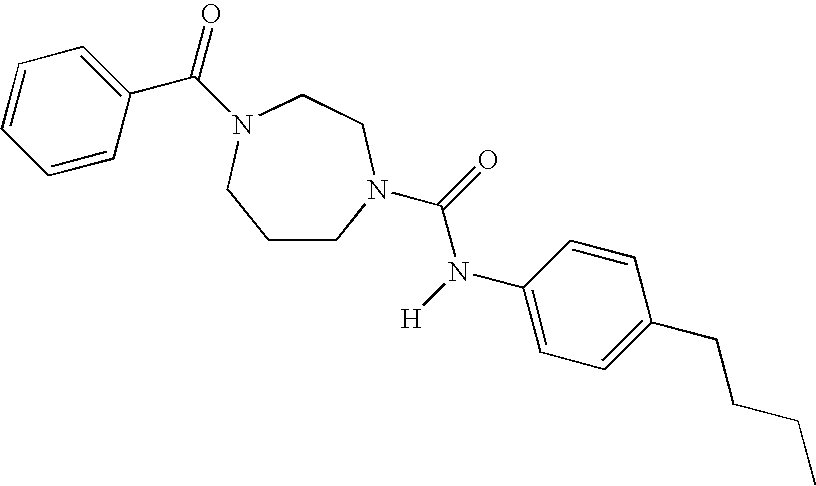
C1CN(C(=O)N([H])C2=CC=C(CCCC)C=C2)CCN(C(=O)C2=CC=CC=C2)C1
